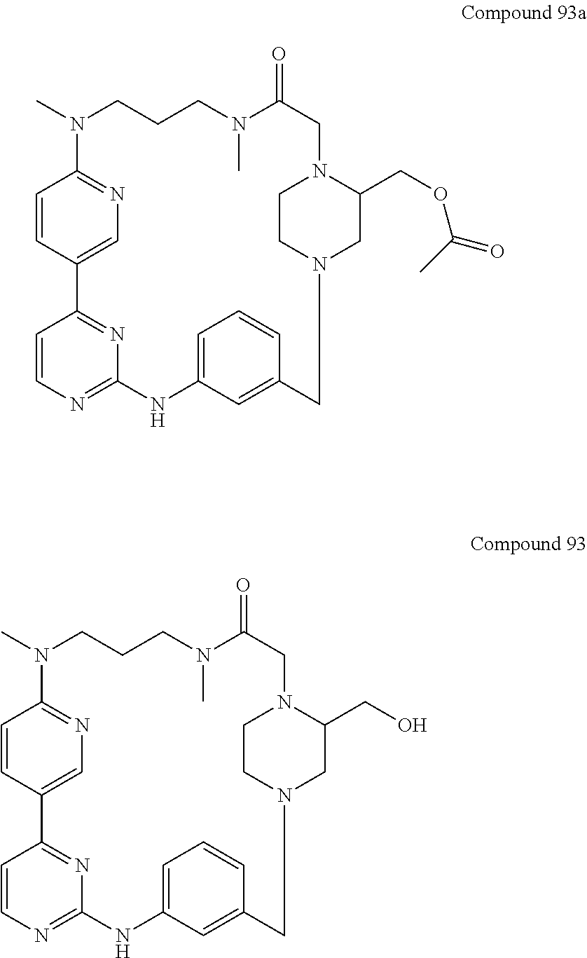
C1=CC2=CN=C1N(C)CCCN(C)C(=O)CN1CCN(CC1COC(C)=O)CC1=CC(=CC=C1)NC1=NC=CC2=N1.C1=CC2=CN=C1N(C)CCCN(C)C(=O)CN1CCN(CC1CO)CC1=CC(=CC=C1)NC1=NC=CC2=N1
